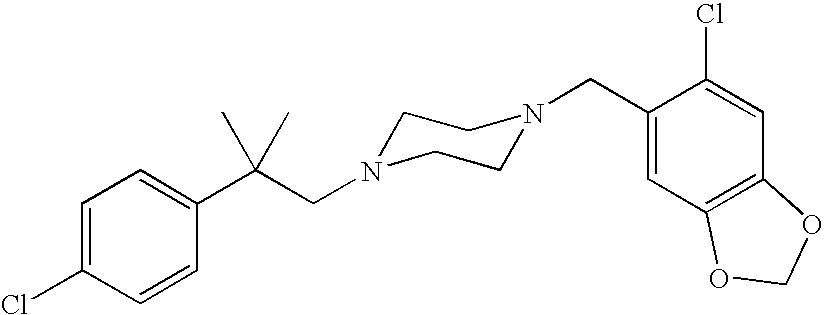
C1=C(Cl)C=CC(C(C)(CN2CCN(CC3=CC4=C(C=C3Cl)OCO4)CC2)C)=C1
